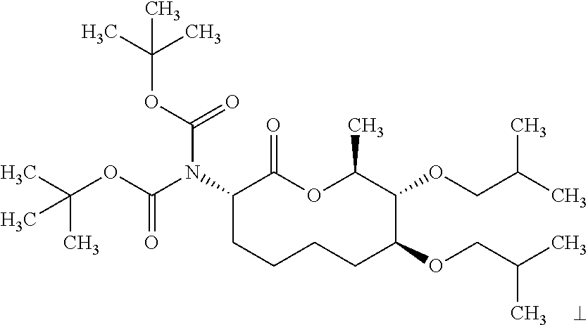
N(C1CCCCC(OCC(C)C)C(OCC(C)C)C(C)OC1=O)(C(OC(C)(C)C)=O)C(OC(C)(C)C)=O
